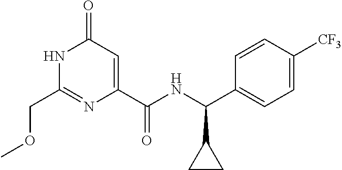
C1(COC)=NC(C(NC(C2=CC=C([CF3])C=C2)C2CC2)=O)=CC(=O)N1
